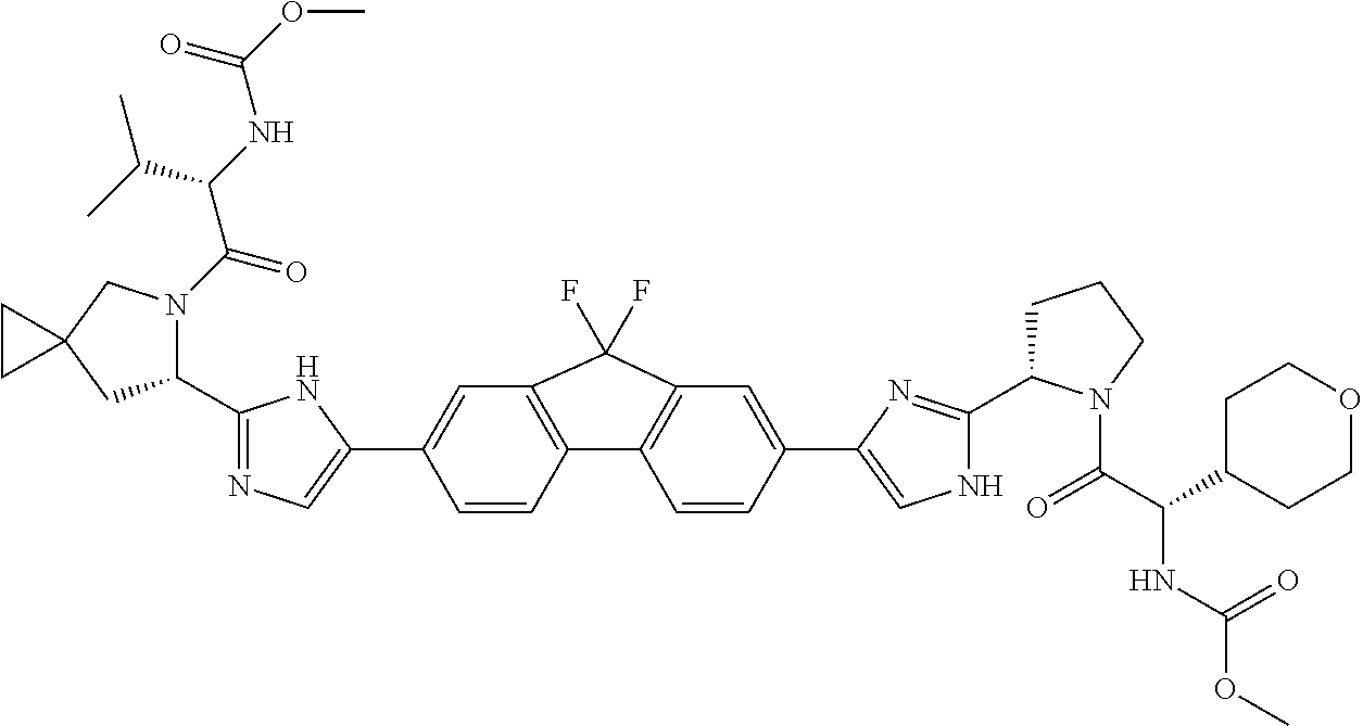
C1(C2=NC=C(C3=CC4=C(C=C3)C3=C(C=C(C5=CNC(C6CCCN6C(C(C6CCOCC6)NC(OC)=O)=O)=N5)C=C3)C4(F)F)N2)N(C(C(C(C)C)NC(=O)OC)=O)CC2(C1)CC2
